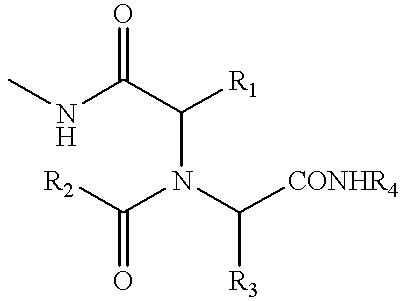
N(C(C(NC)=O)[R1])(C([R2])=O)C([CONHR4])[R3]
